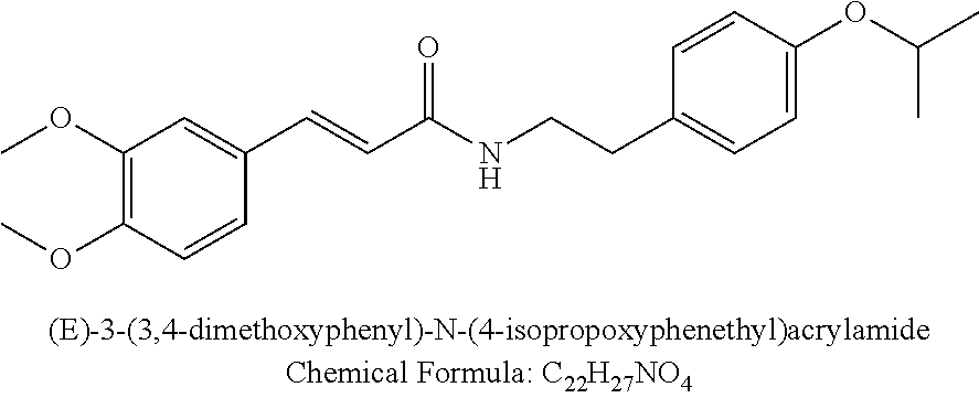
C1(OC)=C(OC)C=CC(C=CC(NCCC2=CC=C(OC(C)C)C=C2)=O)=C1
